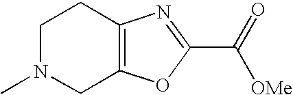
C1N(C)CC2=C(C1)N=C(C([OMe])=O)O2
